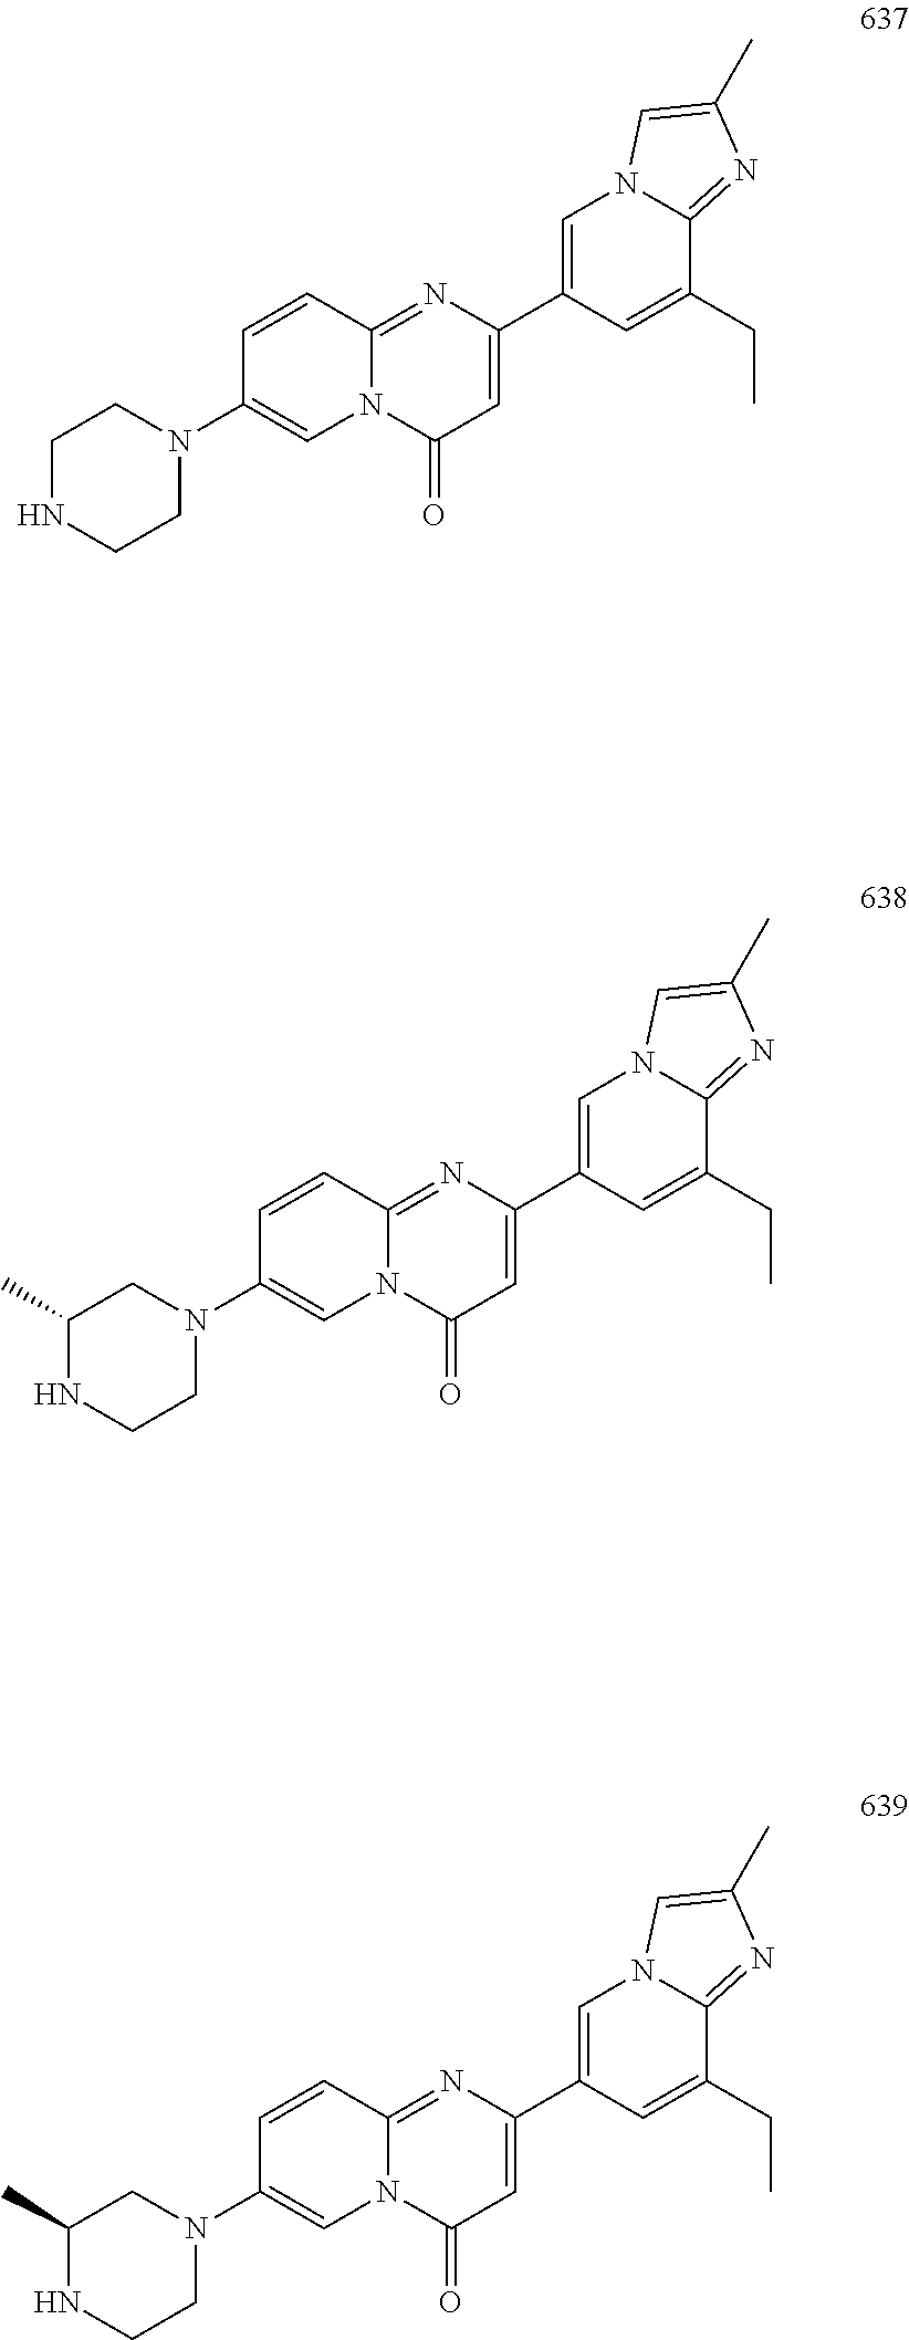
C1(C2=CN3C(=NC(C)=C3)C(CC)=C2)=CC(=O)N2C(=N1)C=CC(N1CCNCC1)=C2.C1(C2=CN3C(=NC(C)=C3)C(CC)=C2)=CC(=O)N2C(=N1)C=CC(N1CC(C)NCC1)=C2.C1(C2=CN3C(=NC(C)=C3)C(CC)=C2)=CC(=O)N2C(=N1)C=CC(N1CC(C)NCC1)=C2
